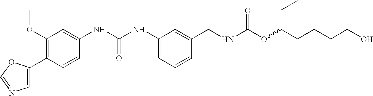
C1(C2=CN=CO2)=C(OC)C=C(NC(NC2=CC=CC(CNC(OC(CCCCO)CC)=O)=C2)=O)C=C1
